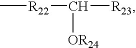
C[R22]C([OR24])[R23]
